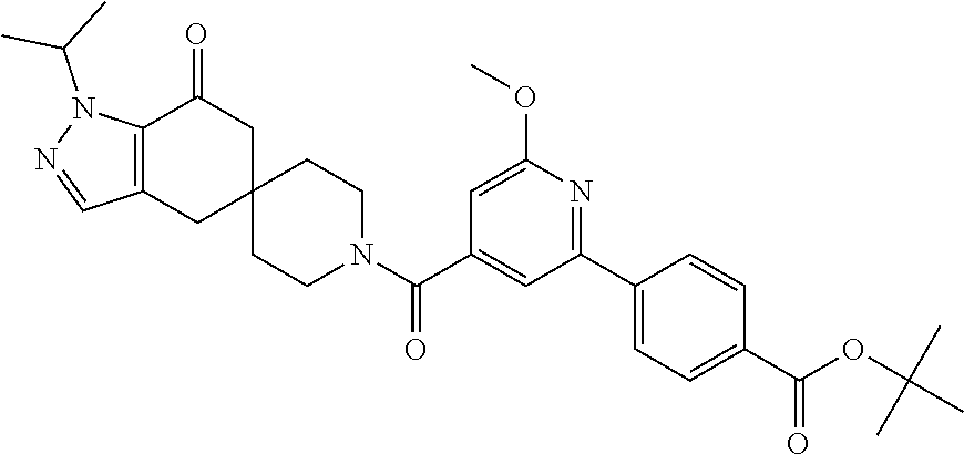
C12=C(CC3(CC1=O)CCN(C(C1=CC(C4=CC=C(C(OC(C)(C)C)=O)C=C4)=NC(OC)=C1)=O)CC3)C=NN2C(C)C
